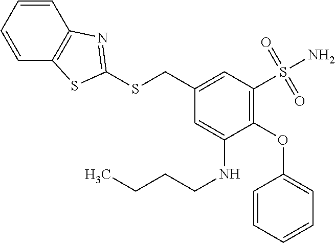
C1(CSC2=NC3=C(S2)C=CC=C3)=CC(S(=O)(=O)N)=C(OC2=CC=CC=C2)C(NCCCC)=C1
